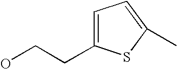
C1=C(CCO)SC(C)=C1
